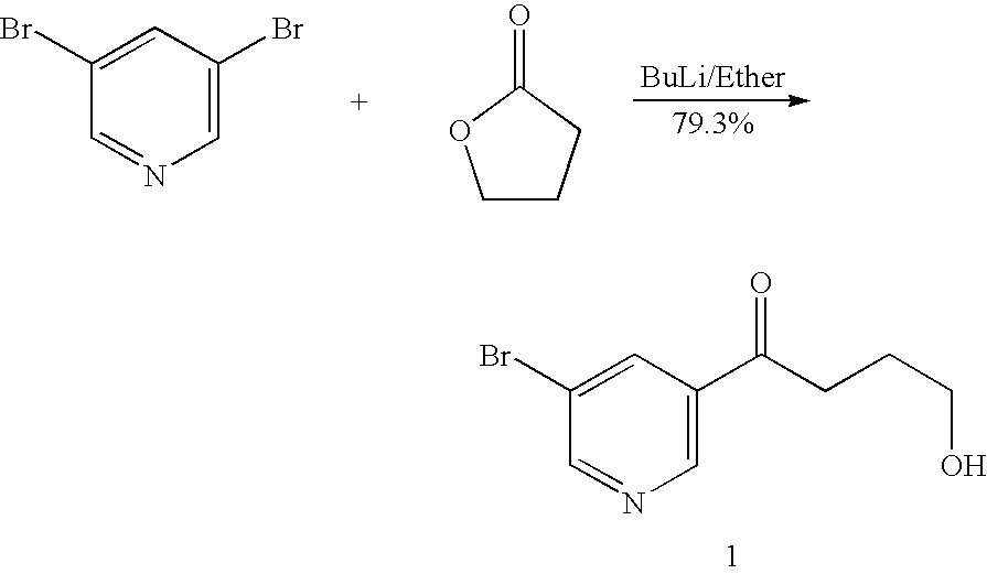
C1(Br)=CC(C(=O)CCCO)=CN=C1.C1(Br)=CC(Br)=CN=C1.C1CCC(=O)O1
